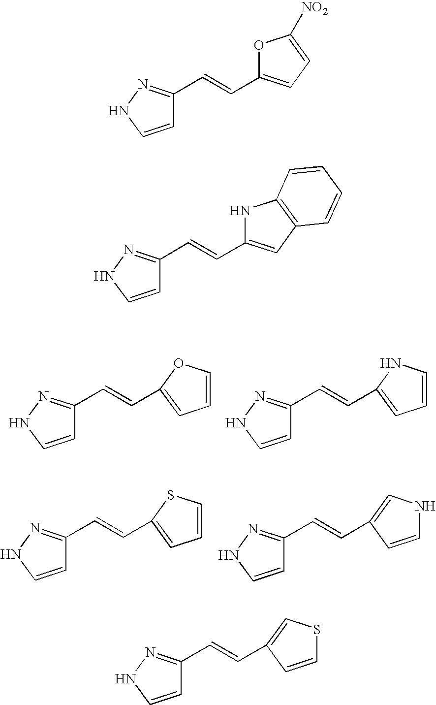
C1=CNN=C1C=CC1=CC=CO1.C1=CNN=C1C=CC1=CC=CN1.C1=CNN=C1C=CC1=CC=CS1.C1=CNN=C1C=CC1=CNC=C1.C1=CNN=C1C=CC1=CC=C([NO2])O1.C1=CNN=C1C=CC1=CC2=C(N1)C=CC=C2.C1=CNN=C1C=CC1=CSC=C1
